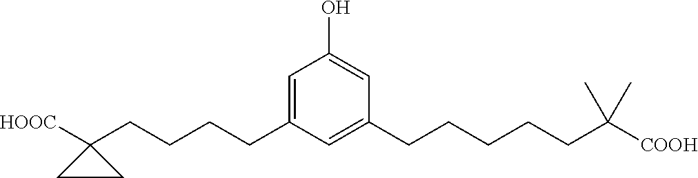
C1(O)=CC(CCCCCC(C)(C)[COOH])=CC(CCCCC2([HOOC])CC2)=C1
